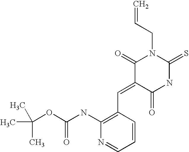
C=CCN1C(=O)C(=CC2=C(NC(OC(C)(C)C)=O)N=CC=C2)C(=O)NC1=S
